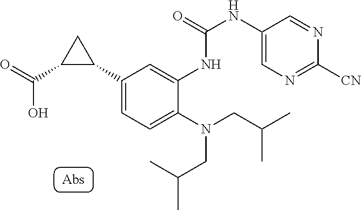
C1(C2CC2C(O)=O)=CC=C(N(CC(C)C)CC(C)C)C(NC(NC2=CN=C([CN])N=C2)=O)=C1
